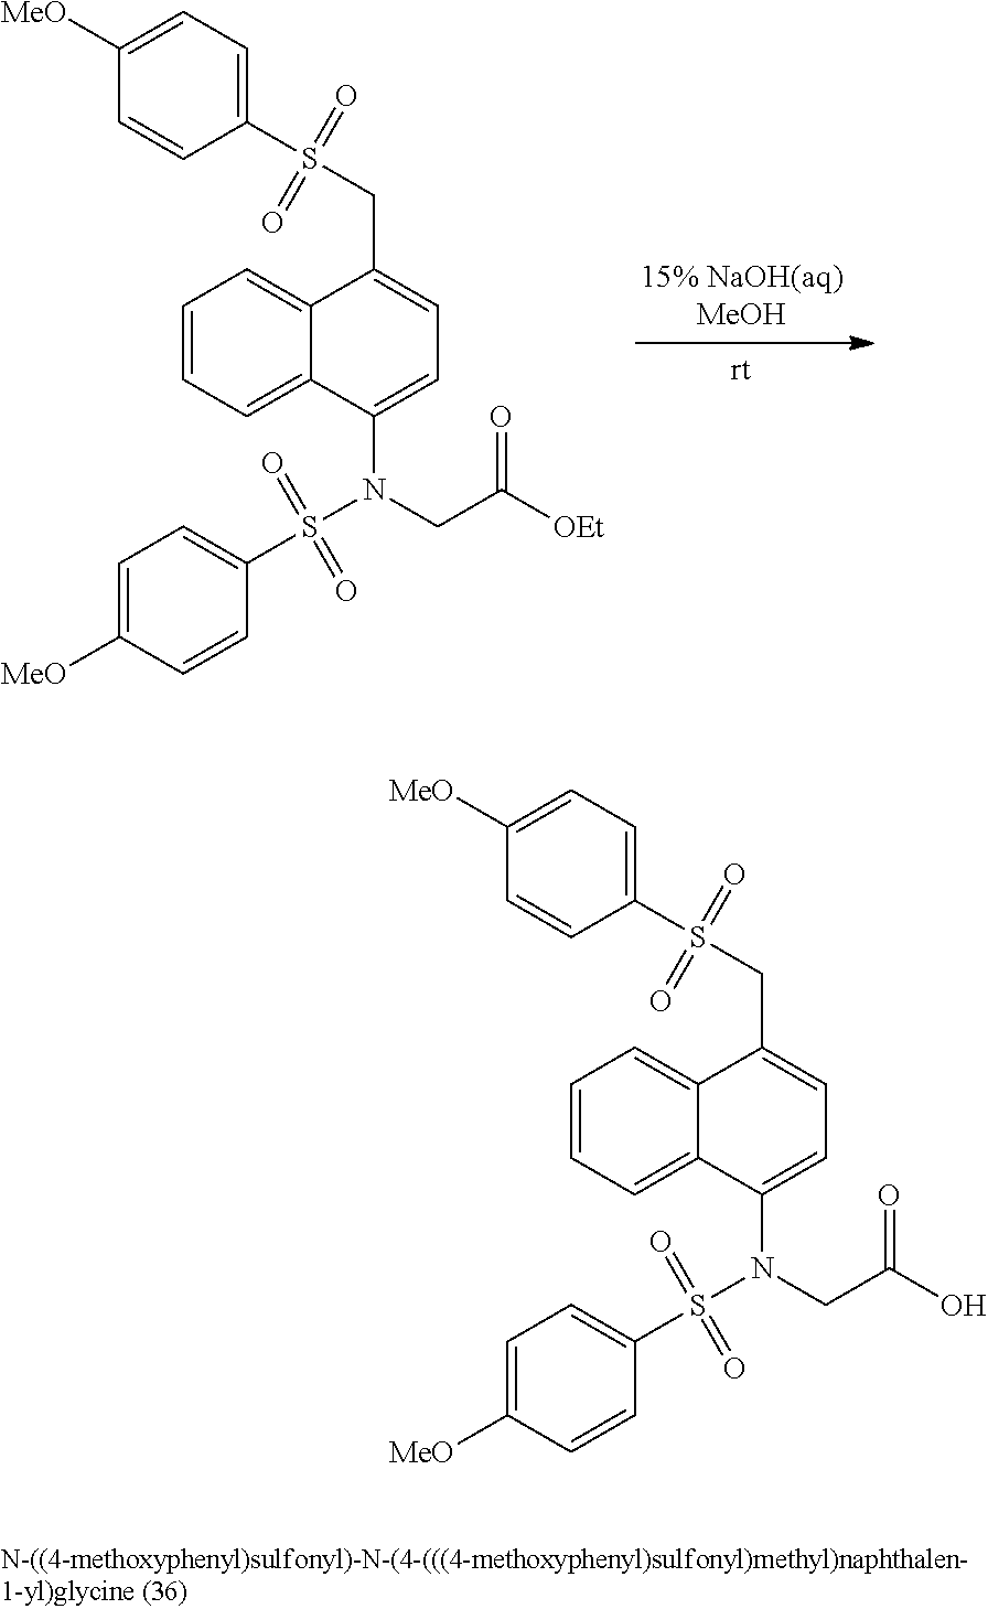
C1=CC=C2C(=C1)C(CS(C1=CC=C([MeO])C=C1)(=O)=O)=CC=C2N(CC([OEt])=O)S(C1=CC=C([MeO])C=C1)(=O)=O.C1=CC=C2C(=C1)C(CS(C1=CC=C([MeO])C=C1)(=O)=O)=CC=C2N(CC(O)=O)S(C1=CC=C([MeO])C=C1)(=O)=O
